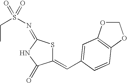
C1(=CC2=CC3=C(OCO3)C=C2)SC(=NS(=O)(=O)CC)NC1=O
